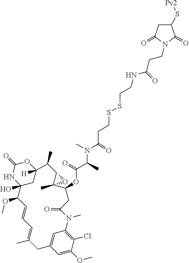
C12(O)CC([H])(OC(=O)N1)C(C)C1C(C)(C(OC(=O)C(N(C(CCSSCCNC(=O)CCN3C(=O)CC(S[Pv2])C3=O)=O)C)C)CC(=O)N(C)C3=C(Cl)C(OC)=CC(=C3)CC(C)=CC=CC2OC)O1
